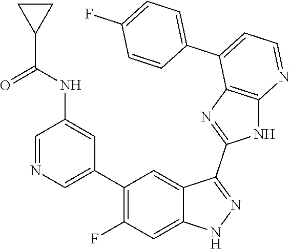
C1=NC=C(C2=C(F)C=C3C(=C2)C(C2=NC4=C(N2)N=CC=C4C2=CC=C(F)C=C2)=NN3)C=C1NC(C1CC1)=O
